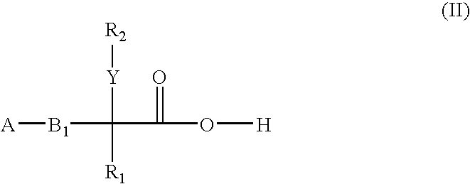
[H]OC(=O)C([Y][R2])([R1])[B1][A]
